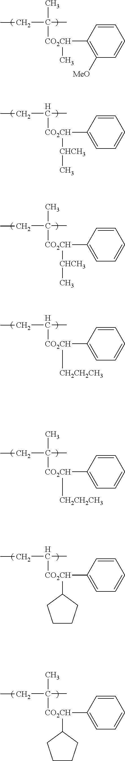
C1([MeO])=C([CO2CH](C)C(C)(CC)C)C=CC=C1.C1=C([CO2CH]([CHCH3]C)[HC](C)CC)C=CC=C1.C1=C([CO2CH]([CHCH3]C)C(C)(CC)C)C=CC=C1.C1=C([CO2CH]([CH2CH2CH3])[HC](C)CC)C=CC=C1.C1=C([CO2CH]([CH2CH2CH3])C(C)(CC)C)C=CC=C1.C1=C([CO2CH]([HC](C)CC)C2CCCC2)C=CC=C1.C1=C([CO2CH](C(C)(CC)C)C2CCCC2)C=CC=C1
